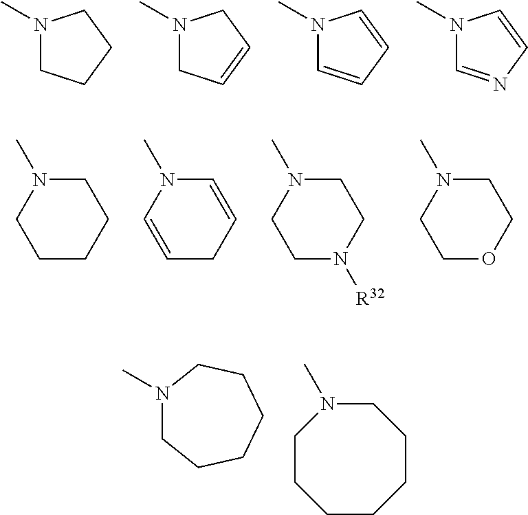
N1(C)CCCC1.N1(C)CC=CC1.N1(C)C=CC=C1.N1(C)C=NC=C1.C1N(C)CCCC1.C1=CCC=CN1C.C1N(C)CCN([R32])C1.C1N(C)CCOC1.C1N(C)CCCCCC1.N1(C)CCCCCC1
